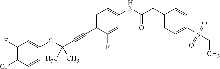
C1=C(F)C(C#CC(OC2=CC(F)=C(Cl)C=C2)(C)C)=CC=C1NC(CC1=CC=C(S(CC)(=O)=O)C=C1)=O
